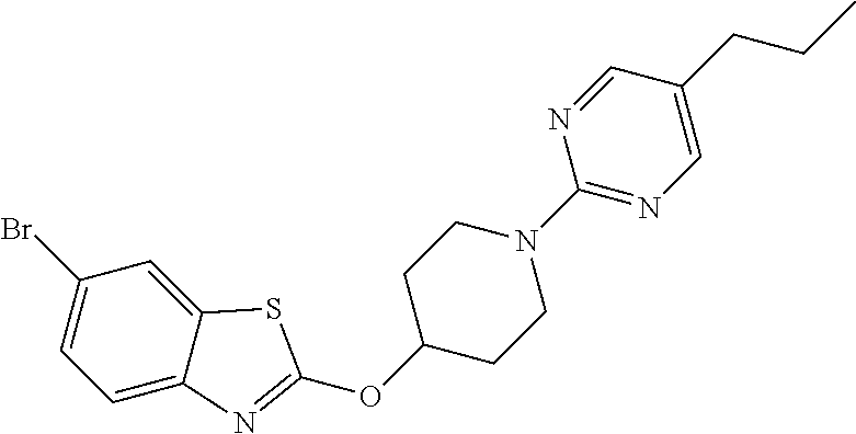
C1=C(CCC)C=NC(N2CCC(OC3=NC4=CC=C(Br)C=C4S3)CC2)=N1
